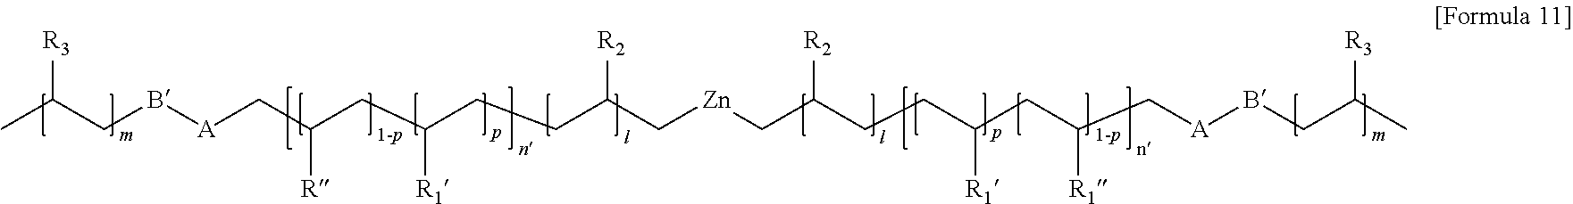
CC(CB[A]CC(CC(CCC(C[Zn]CC(CCC(CC(C[A]BCC(C)[R3])[R1])[R1])[R2])[R2])[R1])[R])[R3]
